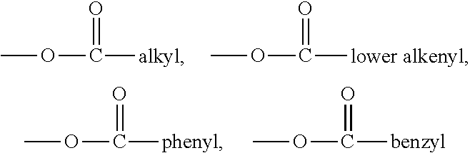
COC(=O)[alkyl].COC(=O)[lower alkenyl].COC(=O)[phenyl].COC(=O)[benzyl]
